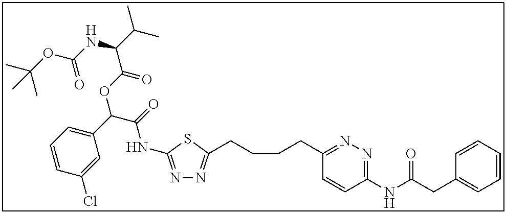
N1=C(NC(C(C2=CC=CC(Cl)=C2)OC(C(C(C)C)NC(OC(C)(C)C)=O)=O)=O)SC(CCCCC2=NN=C(NC(CC3=CC=CC=C3)=O)C=C2)=N1
